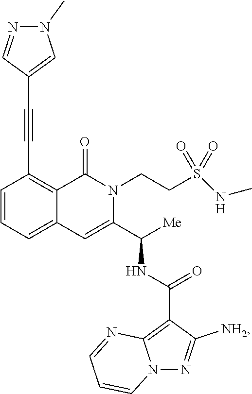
C1=CC=C2C(=C1C#CC1=CN(C)N=C1)C(=O)N(CCS(NC)(=O)=O)C(C([Me])NC(C1=C3N(N=C1[NH2])C=CC=N3)=O)=C2
